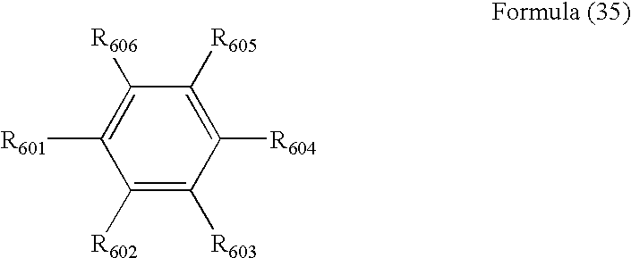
C1([R602])=C([R603])C([R604])=C([R605])C([R606])=C1[R601]
